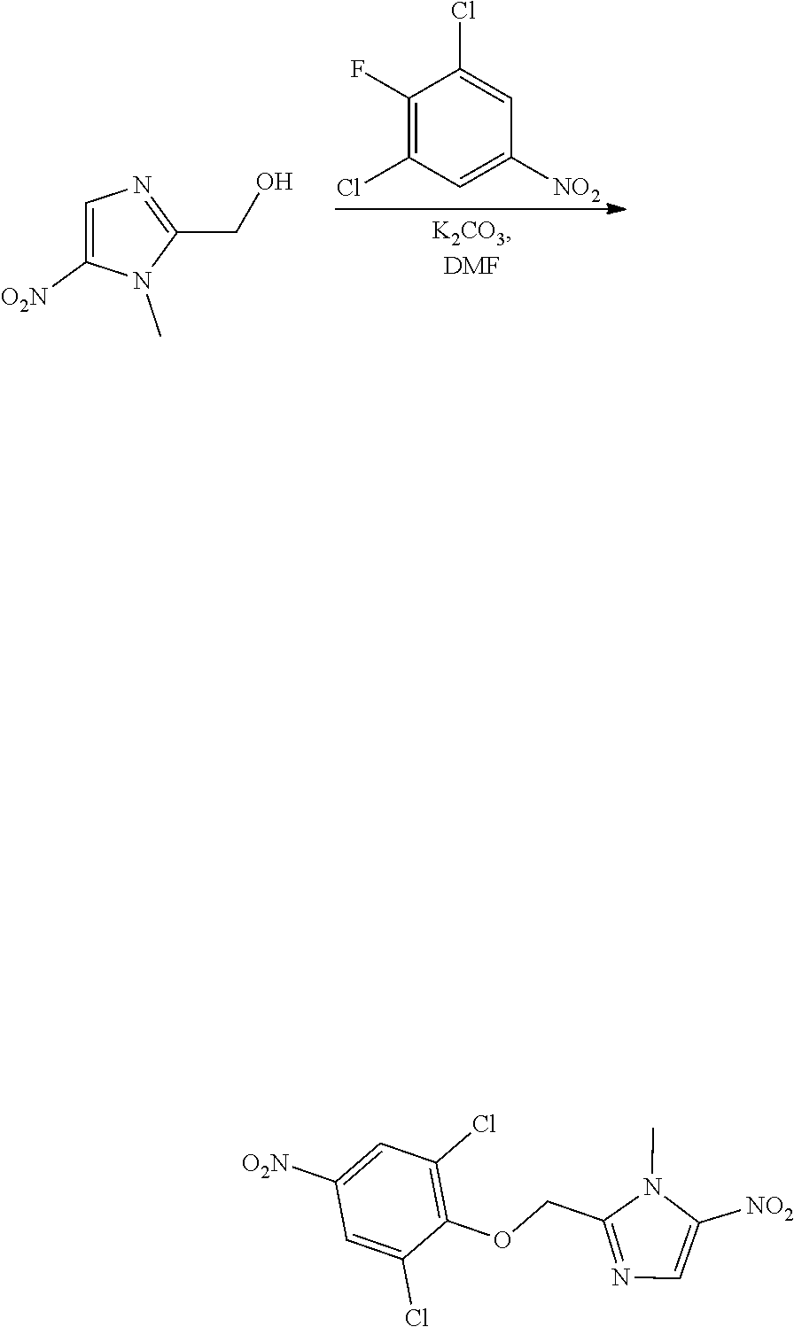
C1=C([O2N])N(C)C(CO)=N1.C1(F)=C(Cl)C=C([NO2])C=C1Cl.N1=C(COC2=C(Cl)C=C([O2N])C=C2Cl)N(C)C([NO2])=C1
